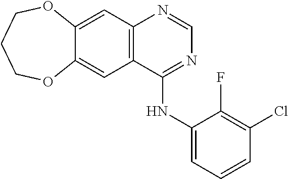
C12=CC3=C(C=C1OCCCO2)C(NC1=CC=CC(Cl)=C1F)=NC=N3
